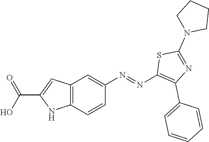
C12=C(C=CC(N=NC3=C(C4=CC=CC=C4)N=C(N4CCCC4)S3)=C1)NC(C(O)=O)=C2
